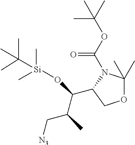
C(C(C(O[Si](C(C)(C)C)(C)C)C1N(C(=O)OC(C)(C)C)C(C)(C)OC1)C)[N3]
